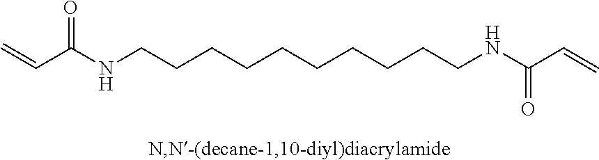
C=CC(NCCCCCCCCCCNC(C=C)=O)=O
